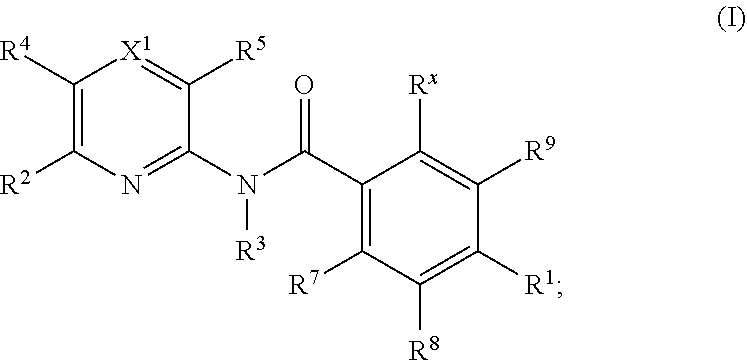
C1([R4])=C([R2])N=C(N(C(C2=C([R7])C([R8])=C([R1])C([R9])=C2[Rx])=O)[R3])C([R5])=[X1]1
